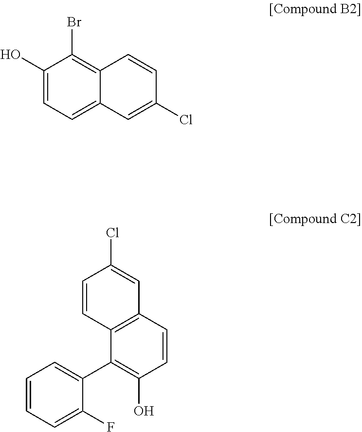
C1(O)=CC=C2C(=C1Br)C=CC(Cl)=C2.C1(C2=C(O)C=CC3=C2C=CC(Cl)=C3)=CC=CC=C1F
